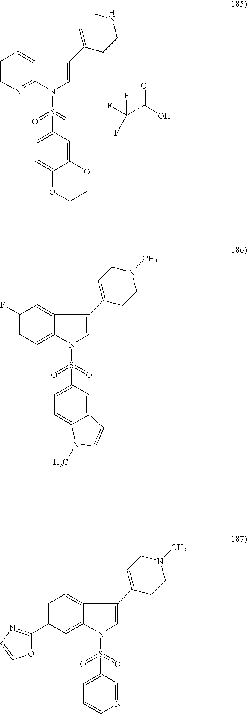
C1=CN=C2C(=C1)C(C1=CCNCC1)=CN2S(=O)(=O)C1=CC=C2C(=C1)OCCO2.C(C(O)=O)(F)(F)F.C1(F)=CC=C2C(=C1)C(C1=CCN(C)CC1)=CN2S(=O)(=O)C1=CC=C2C(=C1)C=CN2C.C1=C(C2=NC=CO2)C=C2C(=C1)C(C1=CCN(C)CC1)=CN2S(=O)(=O)C1=CC=CN=C1
